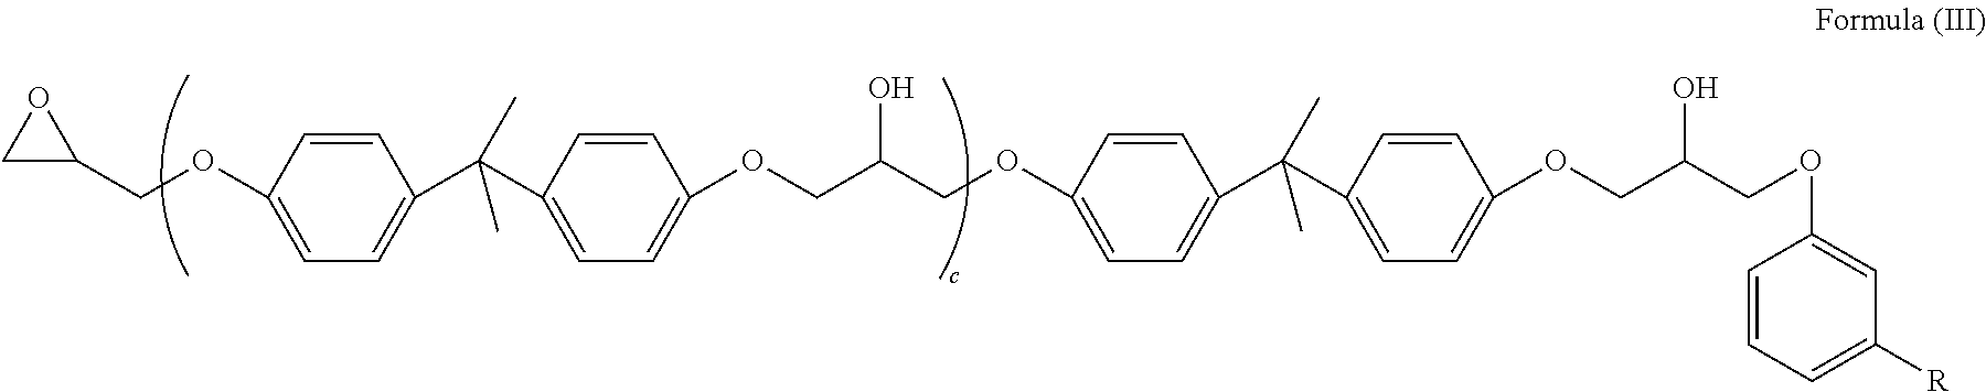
C1C(COC2=CC=C(C(C3=CC=C(OCC(COC4=CC=C(C(C5=CC=C(OCC(COC6=CC([R])=CC=C6)O)C=C5)(C)C)C=C4)O)C=C3)(C)C)C=C2)O1
